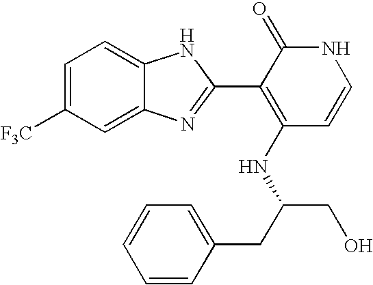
C1=C2C(=CC=C1[F3C])NC(C1=C(NC(CO)CC3=CC=CC=C3)C=CNC1=O)=N2
